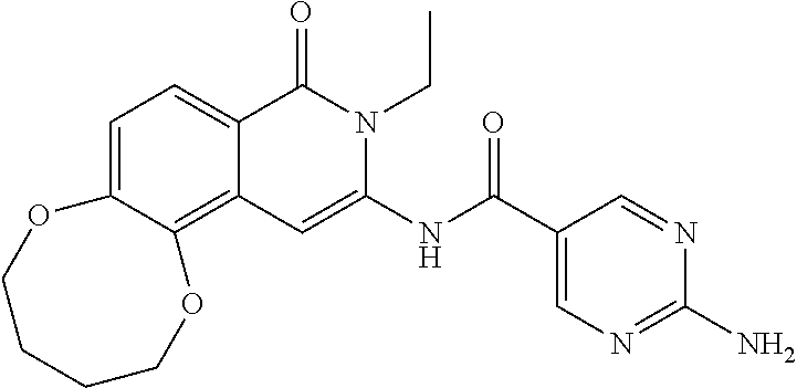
C1=C2C(=C3C(=C1)C(=O)N(CC)C(NC(=O)C1=CN=C(N)N=C1)=C3)OCCCCO2
